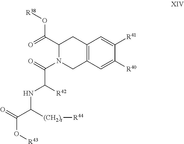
C12=C(C=C([R40])C([R41])=C1)CN(C(=O)C([R42])NC(C(=O)O[R43])[(CH2)t][R44])C(C(=O)O[R38])C2
